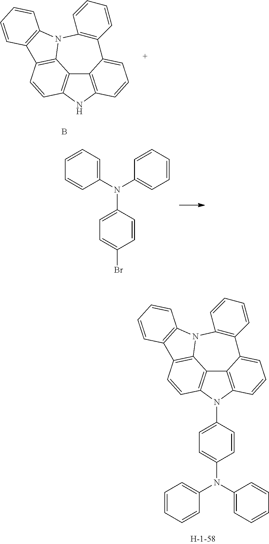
C12=C3NC4=C1C1=C(C=C4)C4=C(N1C1=C(C2=CC=C3)C=CC=C1)C=CC=C4.B.N(C1=CC=C(Br)C=C1)(C1=CC=CC=C1)C1=CC=CC=C1.C12=C3N(C4=CC=C(N(C5=CC=CC=C5)C5=CC=CC=C5)C=C4)C4=C1C1=C(C=C4)C4=C(N1C1=C(C2=CC=C3)C=CC=C1)C=CC=C4
